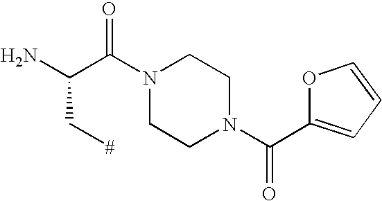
N1(C(C(N)C[#])=O)CCN(C(C2=CC=CO2)=O)CC1
